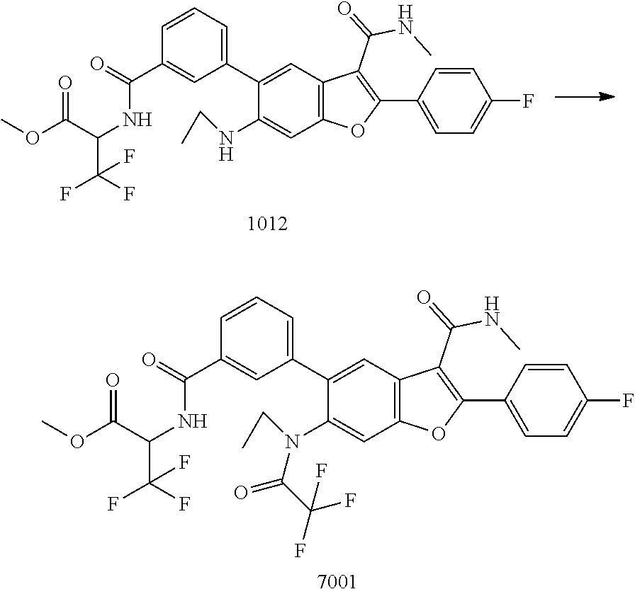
C12=C(C=C(C3=CC=CC(C(=O)NC(C(OC)=O)C(F)(F)F)=C3)C(NCC)=C1)C(C(=O)NC)=C(C1=CC=C(F)C=C1)O2.C12=C(C=C(C3=CC=CC(C(=O)NC(C(OC)=O)C(F)(F)F)=C3)C(N(CC)C(C(F)(F)F)=O)=C1)C(C(=O)NC)=C(C1=CC=C(F)C=C1)O2
